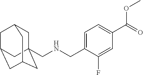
C1C2(CNCC3=CC=C(C(=O)OC)C=C3F)CC3CC(CC1C3)C2
